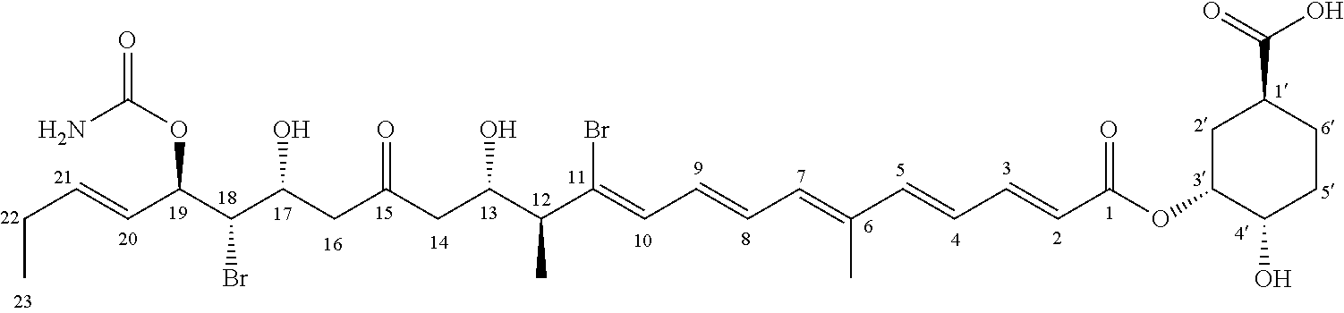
C(C=CC(C(C(CC(CC(C(C(=CC=CC=C(C=CC=CC(OC1CC(C(=O)O)CCC1O)=O)C)Br)C)O)=O)O)Br)OC(=O)N)C
